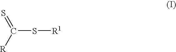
S=C([R])S[R1]
